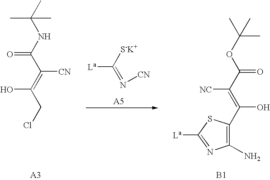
N(C(C(=C(CCl)O)[CN])=O)C(C)(C)C.[La]C([S-K+])=N[CN].C(OC(C(=C(O)C1=C(N)N=C([La])S1)[NC])=O)(C)(C)C.[B1]
